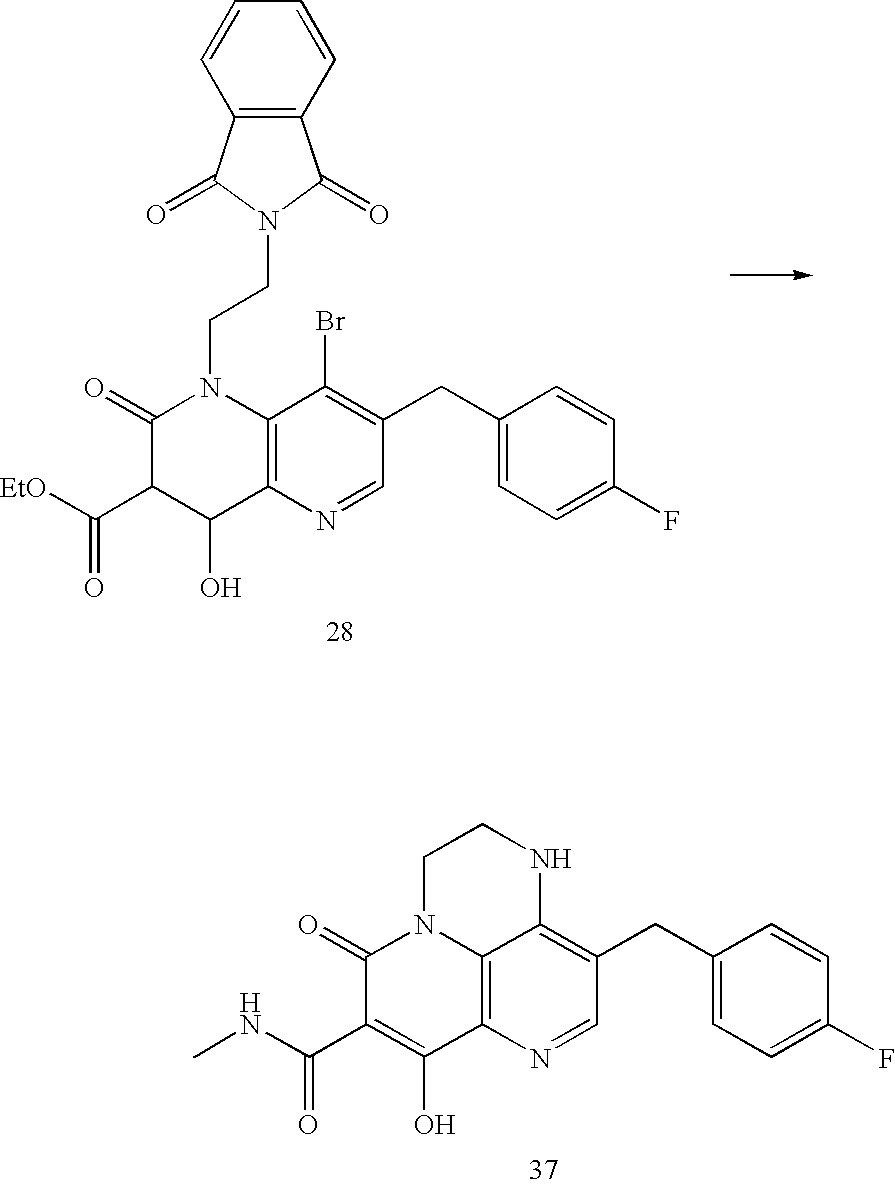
C1(=O)C(C([EtO])=O)C(O)C2=C(N1CCN1C(=O)C3=C(C1=O)C=CC=C3)C(Br)=C(CC1=CC=C(F)C=C1)C=N2.C1(=O)C(C(NC)=O)=C(O)C2=C3N1CCNC3=C(CC1=CC=C(F)C=C1)C=N2
